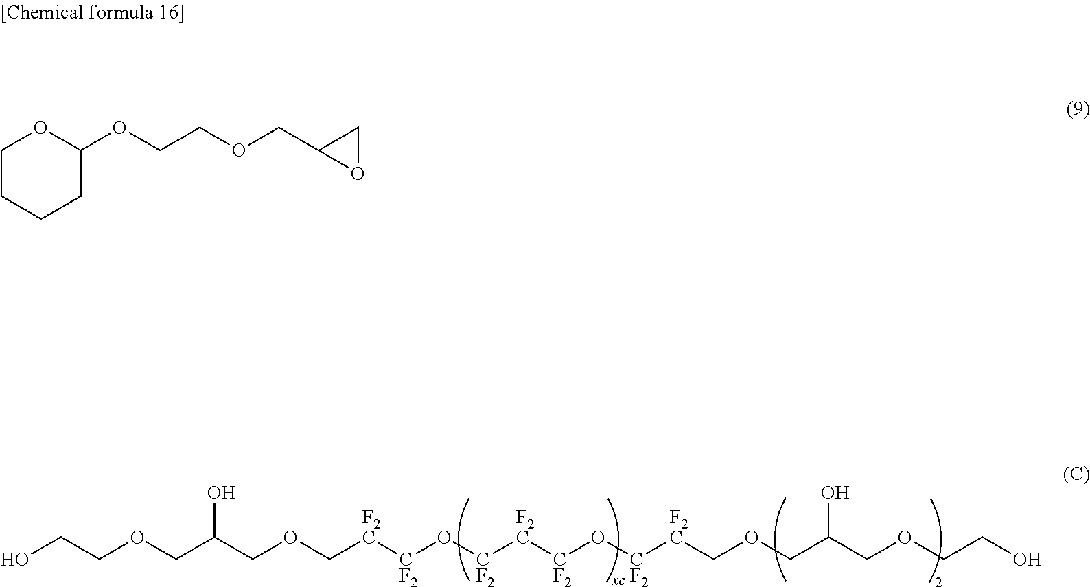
OCCOCC(COC[F2C][CF2]O[CF2][F2C][CF2]O[CF2][F2C]COCC(COCCO)O)O.C1CCCC(OCCOCC2OC2)O1
